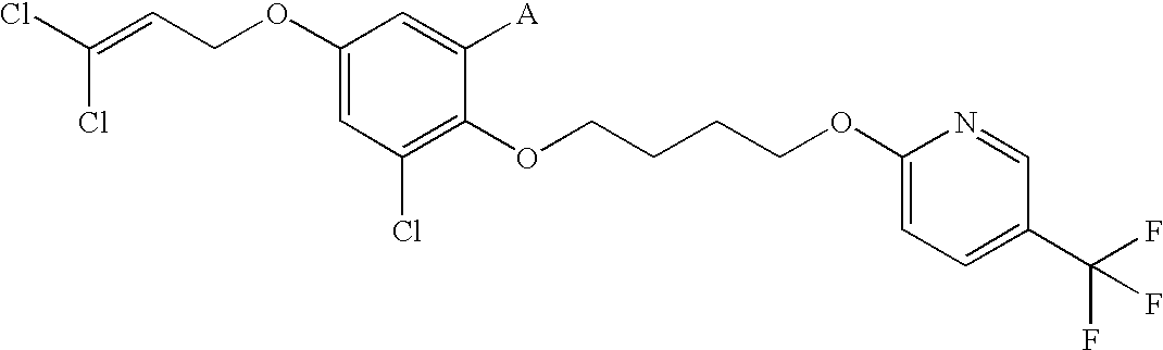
C1(OCC=C(Cl)Cl)=CC(Cl)=C(OCCCCOC2=CC=C(C(F)(F)F)C=N2)C([A])=C1
